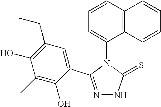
N1=C(C2=CC(CC)=C(O)C(C)=C2O)N(C2=CC=CC3=C2C=CC=C3)C(=S)N1
